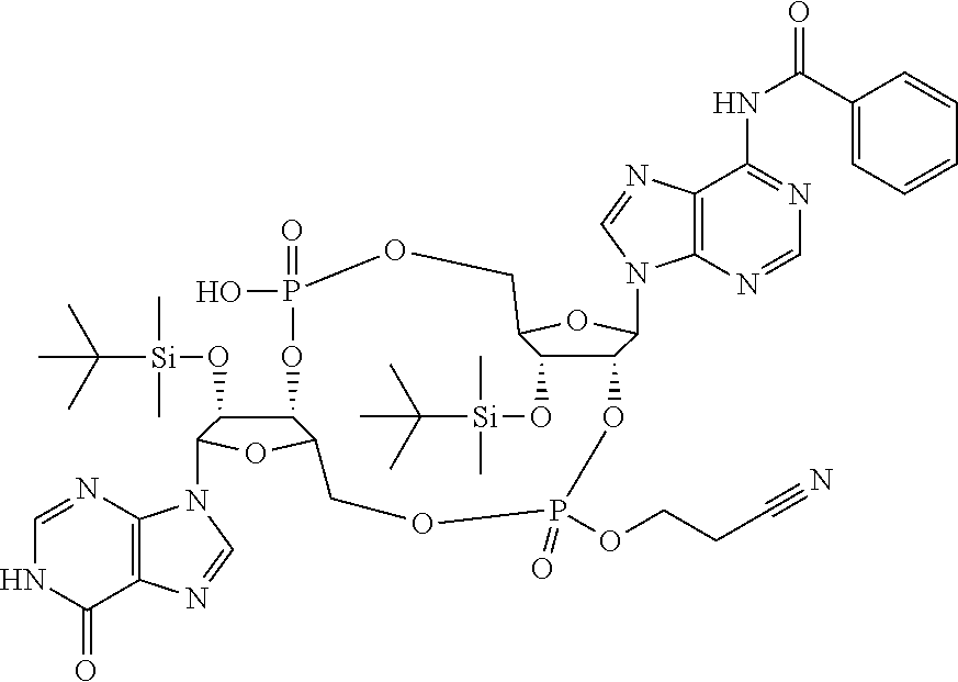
C12C(O[Si](C)(C)C(C)(C)C)C(OC1N1C3=C(C(NC(C4=CC=CC=C4)=O)=NC=N3)N=C1)COP(=O)(O)OC1C(O[Si](C(C)(C)C)(C)C)C(N3C4=C(N=C3)C(=O)NC=N4)OC1COP(OCCC#N)(=O)O2
